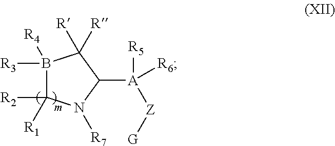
B1([R3])([R4])C([R2])([R1])N([R7])C([A]([R5])([R6])[Z][G])C1([R])[R]
